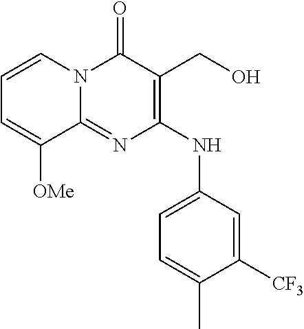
C1([CF3])=CC(NC2=C(CO)C(=O)N3C(=N2)C([OMe])=CC=C3)=CC=C1C
